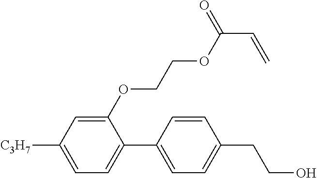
C1(OCCOC(=O)C=C)=CC([C3H7])=CC=C1C1=CC=C(CCO)C=C1
